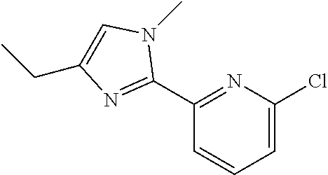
C1(CC)=CN(C)C(C2=NC(Cl)=CC=C2)=N1
